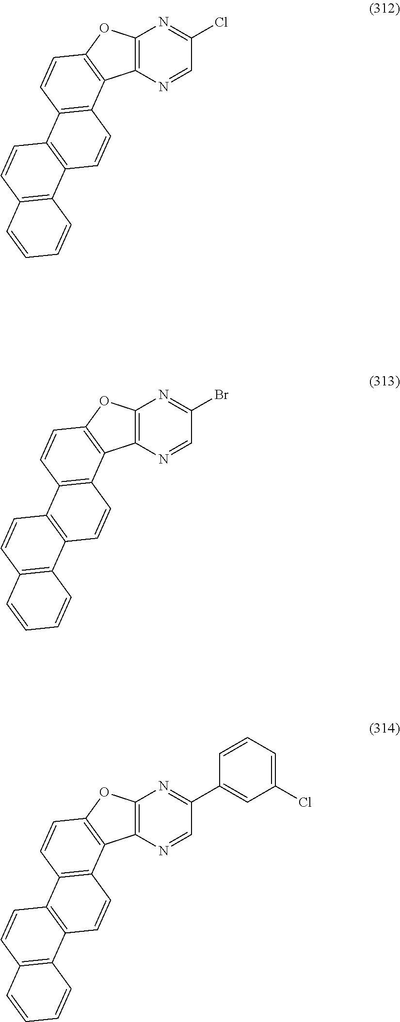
C12=C(N=CC(Br)=N1)C1=C(O2)C=CC2=C1C=CC1=C2C=CC2=C1C=CC=C2.C12=C(N=CC(C3=CC(Cl)=CC=C3)=N1)C1=C(O2)C=CC2=C1C=CC1=C2C=CC2=C1C=CC=C2.C12=C(N=CC(Cl)=N1)C1=C(O2)C=CC2=C1C=CC1=C2C=CC2=C1C=CC=C2
